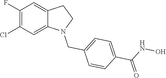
C1(F)=C(Cl)C=C2C(=C1)CCN2CC1=CC=C(C(=O)NO)C=C1
